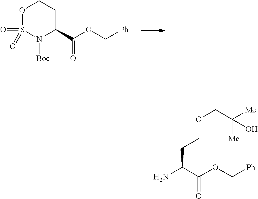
N1([Boc])C(C(OC[Ph])=O)CCOS1(=O)=O.NC(C(OC[Ph])=O)CCOCC([Me])([Me])O
